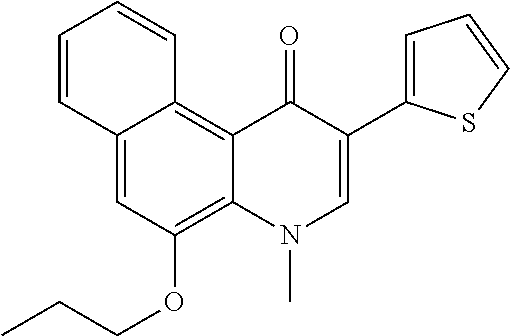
C12=CC(OCCC)=C3C(=C1C=CC=C2)C(=O)C(C1=CC=CS1)=CN3C
